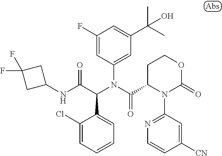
C1(F)=CC(N(C(=O)C2N(C3=NC=CC([CN])=C3)C(=O)OCC2)C(C(NC2CC(F)(F)C2)=O)C2=CC=CC=C2Cl)=CC(C(C)(C)O)=C1
